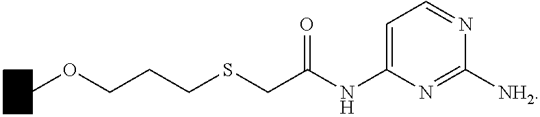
COCCCSCC(NC1=CC=NC([NH2])=N1)=O
